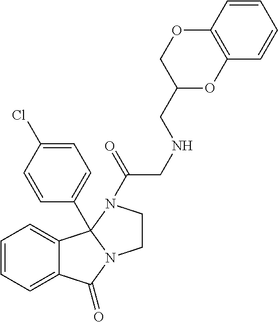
C1=CC=C2C(=C1)C(=O)N1CCN(C(=O)CNCC3OC4=C(C=CC=C4)OC3)C21C1=CC=C(Cl)C=C1
